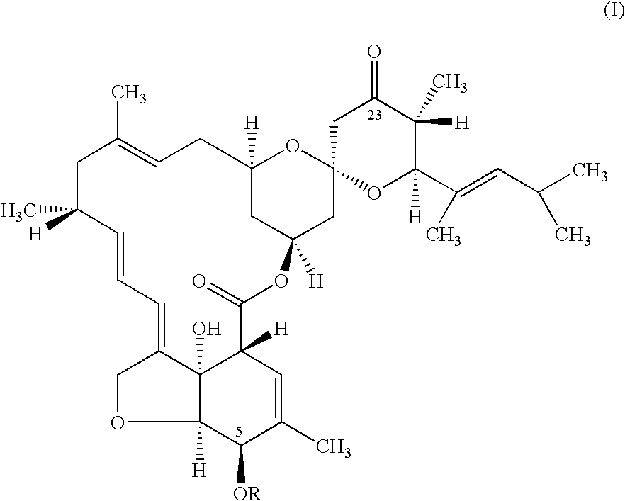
C1C(C)([H])C=CC=C2C3(O)C([H])(C(=O)OC4([H])CC([H])(CC=C1C)OC1(C4)OC([H])(C(=CC(C)C)C)C(C)([H])C(=O)C1)C=C(C)C([OR])C3([H])OC2
